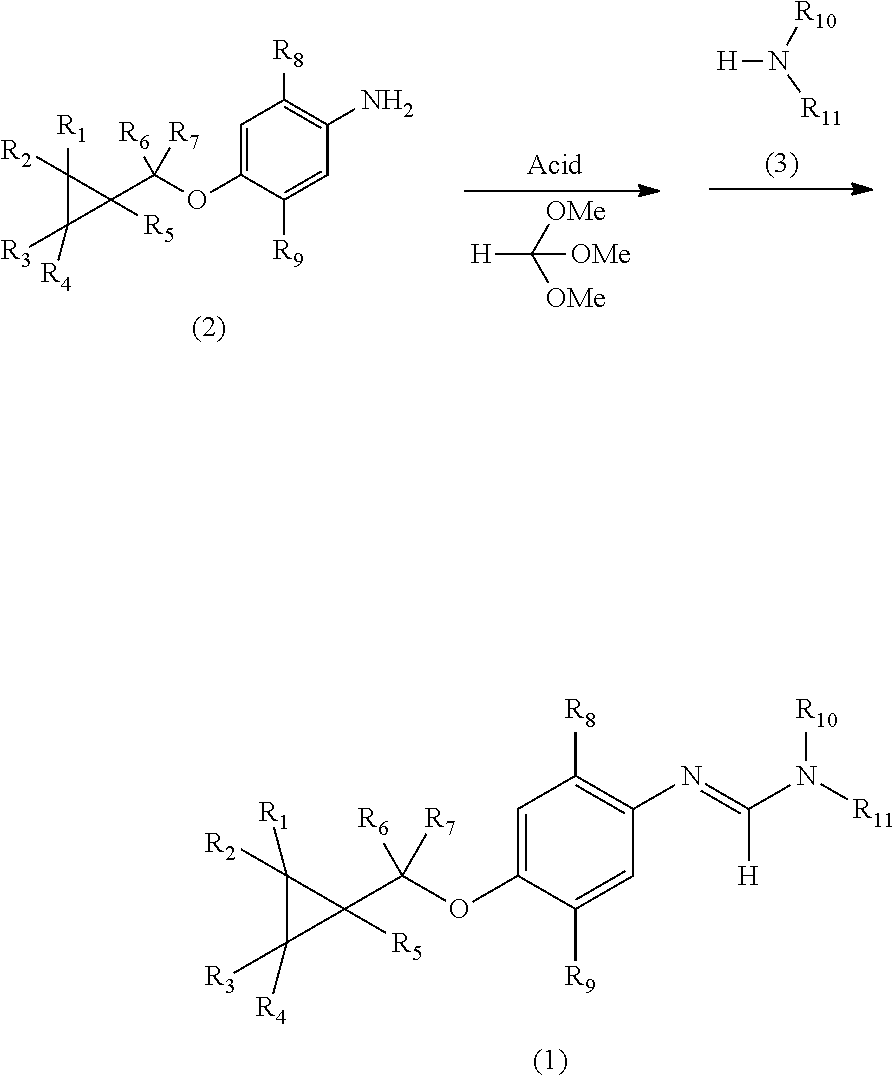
C1=C(OC(C2([R5])C([R1])([R2])C2([R4])[R3])([R7])[R6])C([R9])=CC(N)=C1[R8].[H]N([R10])[R11].[H]C([OMe])([OMe])[OMe].C1=C(OC(C2([R5])C([R1])([R2])C2([R4])[R3])([R7])[R6])C([R9])=CC(N=C(N([R11])[R10])[H])=C1[R8]
